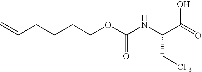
C=CCCCCOC(NC(C(=O)O)C[CF3])=O
